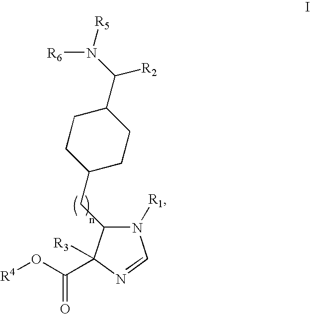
[R6]N(C([R2])C1CCC(CC2N([R1])C=NC2(C(O[R4])=O)[R3])CC1)[R5]
